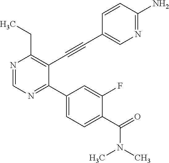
N1=CN=C(C2=CC=C(C(N(C)C)=O)C(F)=C2)C(C#CC2=CN=C(N)C=C2)=C1CC
